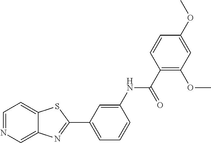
C1=NC=C2C(=C1)SC(C1=CC=CC(NC(=O)C3=C(OC)C=C(OC)C=C3)=C1)=N2
